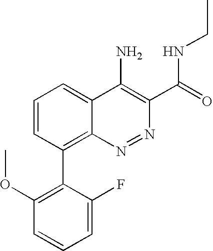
C1=C(F)C(C2=C3C(=CC=C2)C(N)=C(C(NCC)=O)N=N3)=C(OC)C=C1
